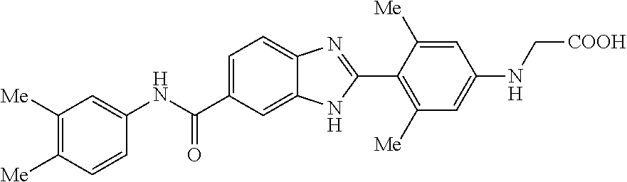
C1=C(C(NC2=CC([Me])=C([Me])C=C2)=O)C=C2C(=C1)N=C(C1=C([Me])C=C(NC[COOH])C=C1[Me])N2
